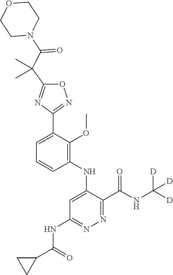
C1=C(C2=NOC(C(C(N3CCOCC3)=O)(C)C)=N2)C(OC)=C(NC2=CC(NC(C3CC3)=O)=NN=C2C(NC([D])([D])[D])=O)C=C1
